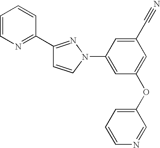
C1(C2=NC=CC=C2)=NN(C2=CC(OC3=CC=CN=C3)=CC(C#N)=C2)C=C1
